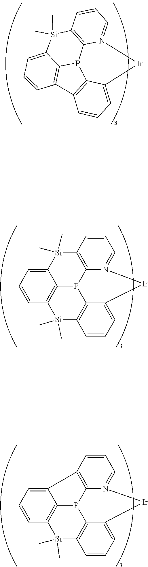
C12=CC=CC3=C1P1C4=C([Si]2(C)C)C=CC=N4[Ir]C2=CC=CC(=C12)[Si]3(C)C.C12=C3C(=CC=C1)[Ir]N1=CC=CC4=C1P3C1=C2C=CC=C1[Si]4(C)C.C12=CC=CC3=C1P1C4=C2C=CC=N4[Ir]C2=CC=CC(=C12)[Si]3(C)C
